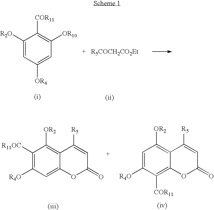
C1([R2O])=CC([OR4])=CC([OR10])=C1[COR11].C1([R11OC])=C([R4O])C=C2C(=C1[OR2])C([R5])=CC(=O)O2.C1=C([R4O])C([COR11])=C2C(=C1[OR2])C([R5])=CC(=O)O2
